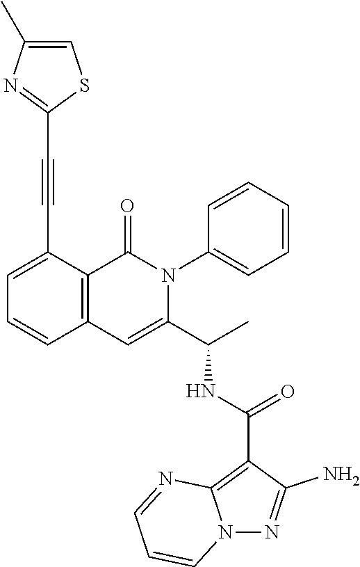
C1=C(C#CC2=NC(C)=CS2)C2=C(C=C1)C=C(C(C)NC(C1=C3N(N=C1N)C=CC=N3)=O)N(C1=CC=CC=C1)C2=O
